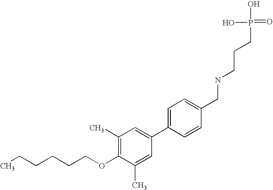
C1(C2=CC(C)=C(OCCCCCC)C(C)=C2)=CC=C(CNCCCP(=O)(O)O)C=C1
